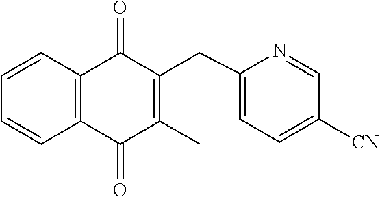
C1=CC2=C(C=C1)C(=O)C(C)=C(CC1=CC=C([CN])C=N1)C2=O
